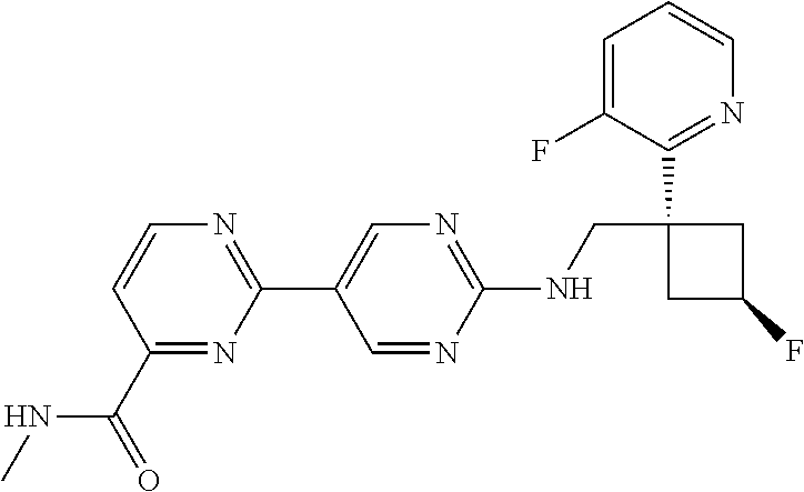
C1=C(F)C(C2(CNC3=NC=C(C4=NC=CC(C(NC)=O)=N4)C=N3)CC(F)C2)=NC=C1
